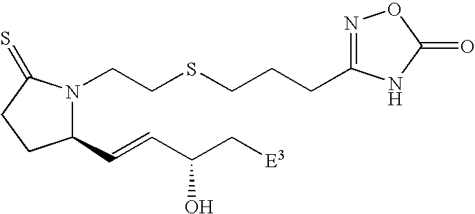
C1(C=CC(C[E3])O)N(CCSCCCC2=NOC(=O)N2)C(=S)CC1
